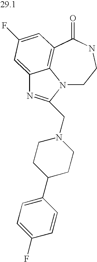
N12CCNC(=O)C3=C1C(=CC(F)=C3)N=C2CN1CCC(C2=CC=C(F)C=C2)CC1
